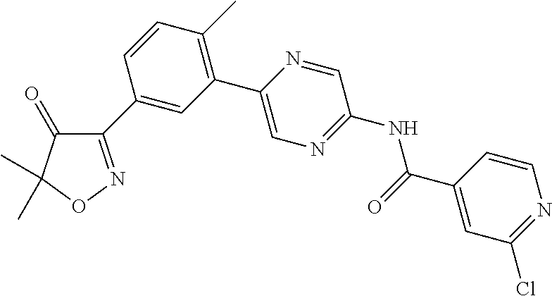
C1(=O)C(C2=CC(C3=CN=C(NC(C4=CC(Cl)=NC=C4)=O)C=N3)=C(C)C=C2)=NOC1(C)C
